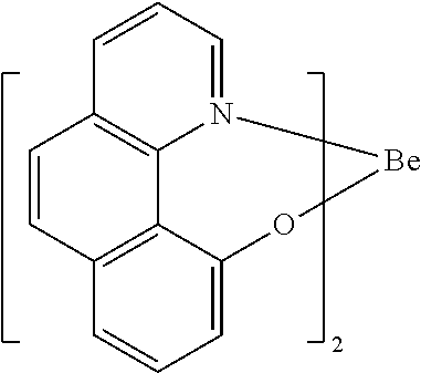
C12=C3C=CC=N1[Be]OC1=CC=CC(=C21)C=C3
